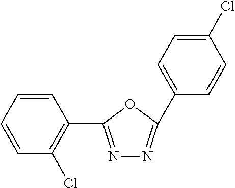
C1(C2=NN=C(C3=C(Cl)C=CC=C3)O2)=CC=C(Cl)C=C1
